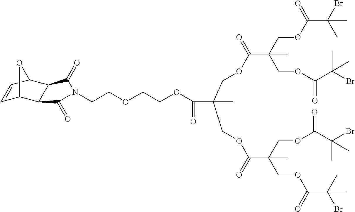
C(OC(C(Br)(C)C)=O)C(COC(C(C)(Br)C)=O)(C)C(=O)OCC(C)(COC(C(COC(C(Br)(C)C)=O)(COC(C(C)(Br)C)=O)C)=O)C(OCCOCCN1C(=O)C2C3C=CC(C2C1=O)O3)=O
